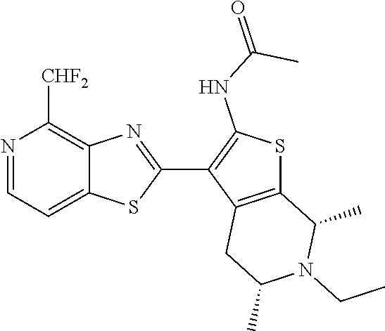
C12=CC=NC([CHF2])=C1N=C(C1=C(NC(=O)C)SC3=C1CC(C)N(CC)C3C)S2
